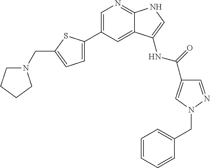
C1(C2=CC=C(CN3CCCC3)S2)=CN=C2C(=C1)C(NC(C1=CN(CC3=CC=CC=C3)N=C1)=O)=CN2
